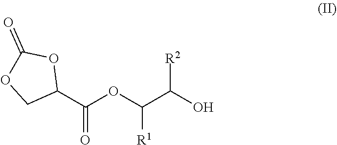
C1(C(OC(C(O)[R2])[R1])=O)OC(=O)OC1
